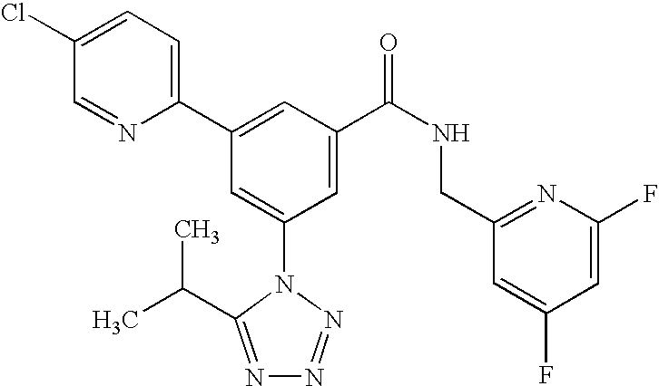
C1(C2=CC(C(NCC3=NC(F)=CC(F)=C3)=O)=CC(N3C(C(C)C)=NN=N3)=C2)=CC=C(Cl)C=N1
